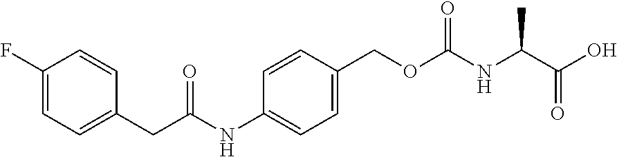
C1=C(COC(NC(C(O)=O)C)=O)C=CC(NC(CC2=CC=C(F)C=C2)=O)=C1
